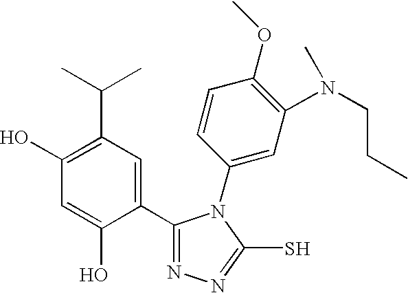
C1=C(O)C(C2=NN=C(S)N2C2=CC(N(C)CCC)=C(OC)C=C2)=CC(C(C)C)=C1O
